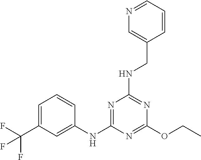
C1=C(C(F)(F)F)C=C(NC2=NC(NCC3=CN=CC=C3)=NC(OCC)=N2)C=C1
